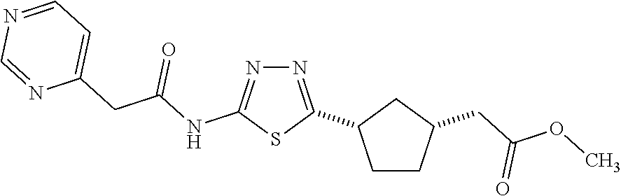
C1CC(CC(OC)=O)CC1C1=NN=C(NC(CC2=CC=NC=N2)=O)S1
